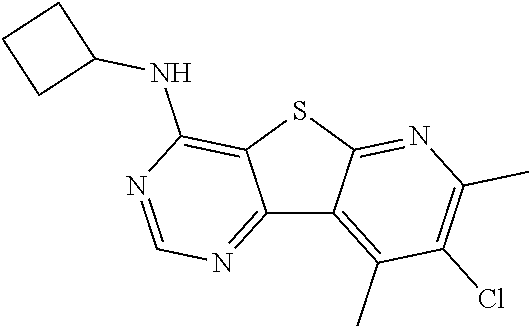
C12=NC=NC(NC3CCC3)=C1SC1=NC(C)=C(Cl)C(C)=C21
